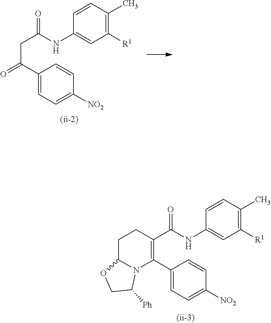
C1=C(C(CC(NC2=CC([R1])=C(C)C=C2)=O)=O)C=CC([NO2])=C1.C1=C(C2=C(C(NC3=CC([R1])=C(C)C=C3)=O)CCC3N2C([Ph])CO3)C=CC([NO2])=C1
